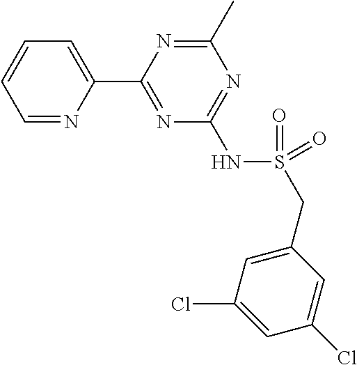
C1=NC(C2=NC(NS(CC3=CC(Cl)=CC(Cl)=C3)(=O)=O)=NC(C)=N2)=CC=C1
